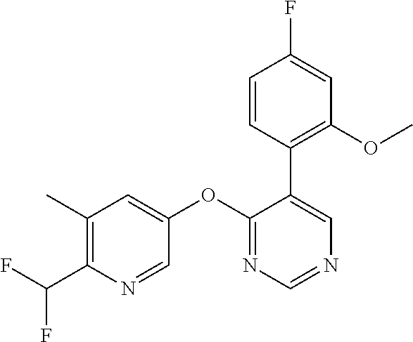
C1(OC2=CC(C)=C(C(F)F)N=C2)=NC=NC=C1C1=C(OC)C=C(F)C=C1
